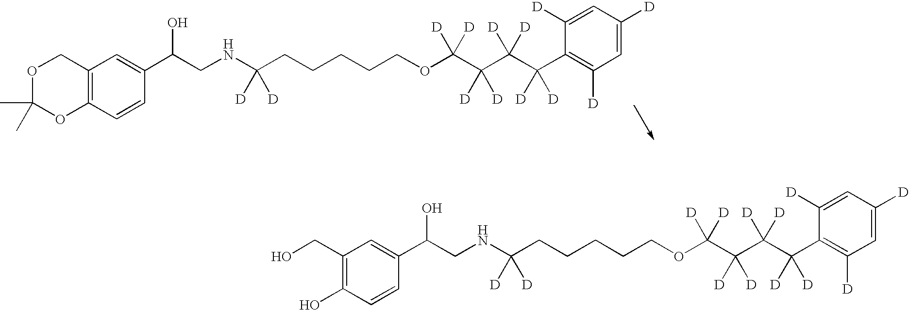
C1=C([D])C=C([D])C(C(C(C(C(OCCCCCC(NCC(C2=CC3=C(C=C2)OC(C)(C)OC3)O)([D])[D])([D])[D])([D])[D])([D])[D])([D])[D])=C1[D].C1=C([D])C=C([D])C(C(C(C(C(OCCCCCC(NCC(C2=CC(CO)=C(O)C=C2)O)([D])[D])([D])[D])([D])[D])([D])[D])([D])[D])=C1[D]
